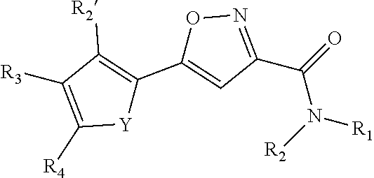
C(N([R2])[R1])(=O)C1=NOC(C2=C([R2])C([R3])=C([R4])[Y]2)=C1
